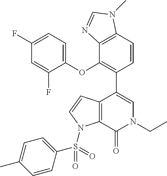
C1(OC2=C(C3=CN(CC)C(=O)C4=C3C=CN4S(=O)(C3=CC=C(C)C=C3)=O)C=CC3=C2N=CN3C)=CC=C(F)C=C1F
